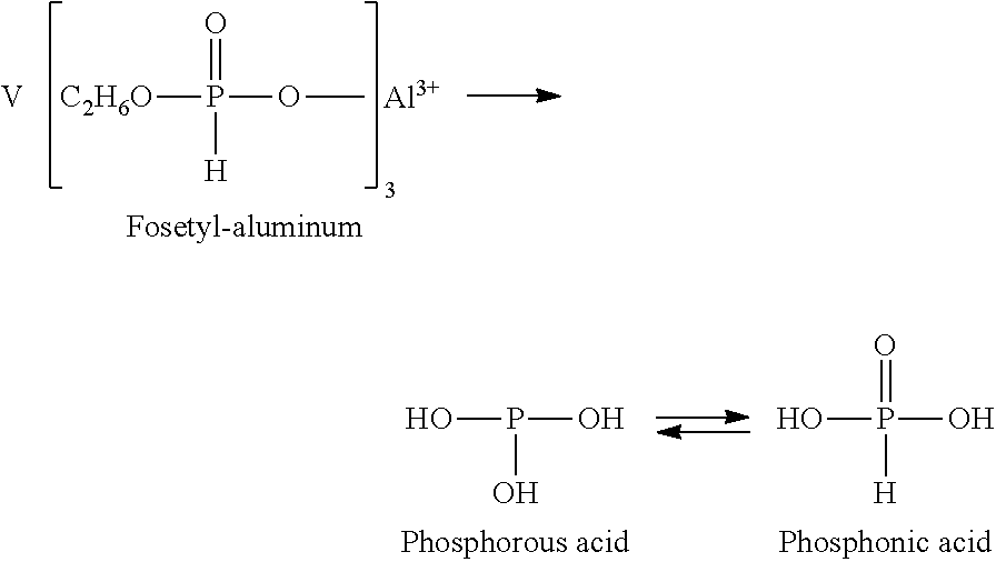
OP(O)O.OP(O)([H])=O.[C2H6O]P(=O)([H])OC.[Al].[V]
